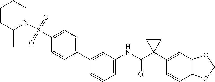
C1=C(NC(C2(C3=CC4=C(C=C3)OCO4)CC2)=O)C=C(C2=CC=C(S(N3CCCCC3C)(=O)=O)C=C2)C=C1
